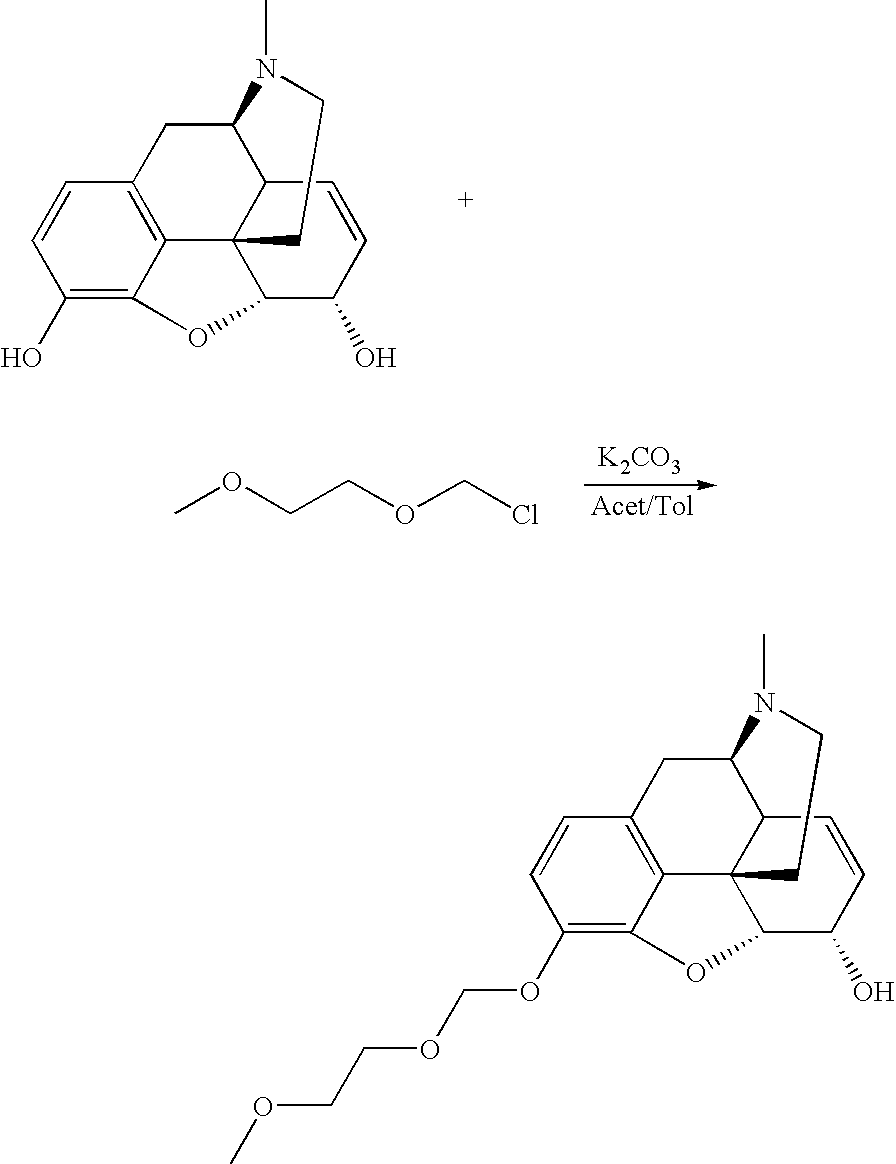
C1(O)=C2C3=C(C=C1)CC1C4C3(CCN1C)C(C(O)C=C4)O2.[K2CO3].COCCOCCl.C1(OCOCCOC)=C2C3=C(C=C1)CC1C4C3(CCN1C)C(C(O)C=C4)O2
